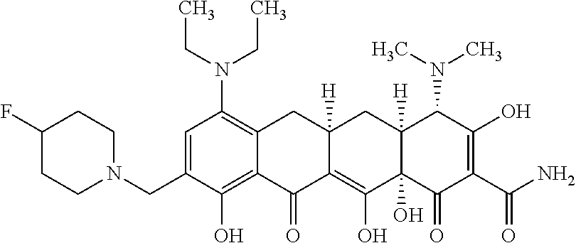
C12=C(O)C(CN3CCC(F)CC3)=CC(N(CC)CC)=C1CC1([H])C(=C(O)C3(O)C([H])(C1)C(N(C)C)C(O)=C(C(N)=O)C3=O)C2=O
